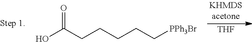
[THF].OC(CCCCC[PPh3Br])=O
